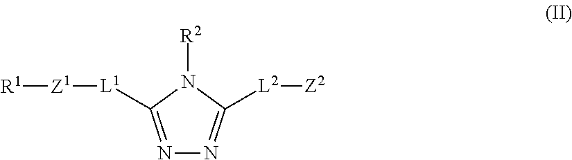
N1=C([L1][Z1][R1])N([R2])C([L2][Z2])=N1
